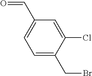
C1(C=O)=CC=C(CBr)C(Cl)=C1
